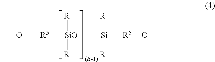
O([R5][SiO]([Si]([R5]OC)([R])[R])([R])[R])C
